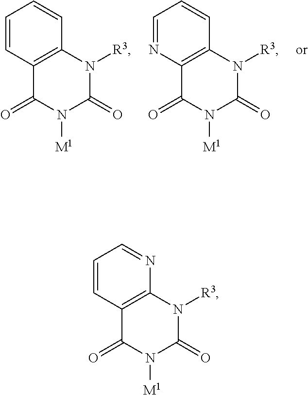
C1=CC2=C(C=C1)N([R3])C(=O)N([M1])C2=O.C1=NC2=C(C=C1)N([R3])C(=O)N([M1])C2=O.C1=CC2=C(N=C1)N([R3])C(=O)N([M1])C2=O
